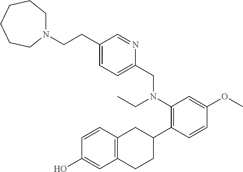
C12=C(C=CC(O)=C1)CC(C1=C(N(CC)CC3=CC=C(CCN4CCCCCC4)C=N3)C=C(OC)C=C1)CC2
